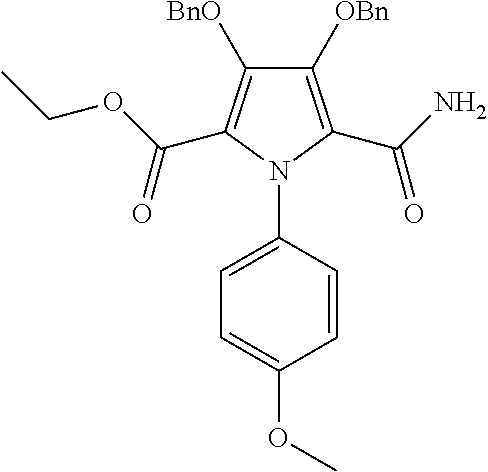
C1([OBn])=C(C(N)=O)N(C2=CC=C(OC)C=C2)C(C(OCC)=O)=C1[BnO]
